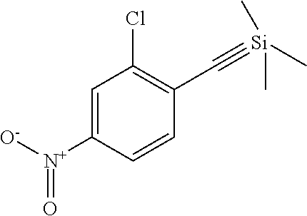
[O-][N+](C1=CC(Cl)=C(C#[Si](C)(C)C)C=C1)=O
